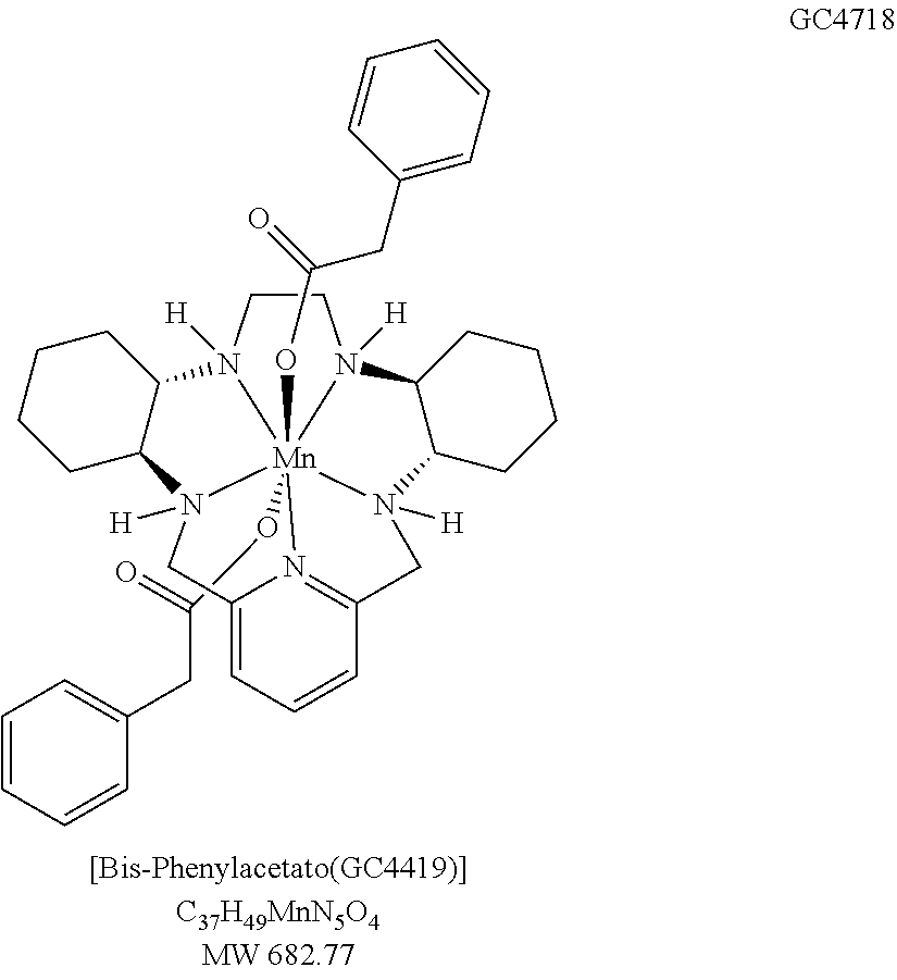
C1CN2([H])[Mn]345(OC(=O)CC6=CC=CC=C6)(OC(=O)CC6=CC=CC=C6)N1([H])C1C(CCCC1)N3([H])CC1=N4C(=CC=C1)CN5([H])C1C2CCCC1
